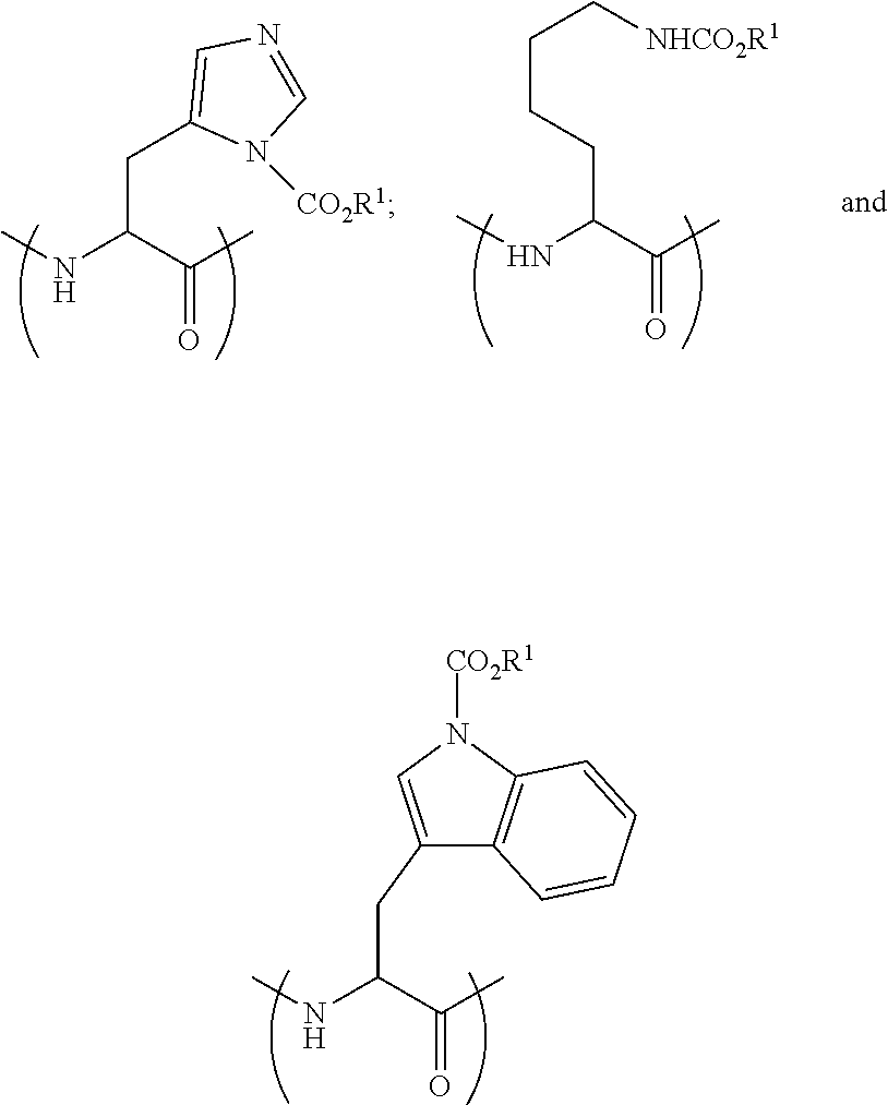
C1(CC(C(C)=O)NC)=CN([CO2R1])C2=C1C=CC=C2.C(C(NC)CC1=CN=CN1[CO2R1])(C)=O.C(C(NC)CCCC[NHCO2R1])(C)=O
